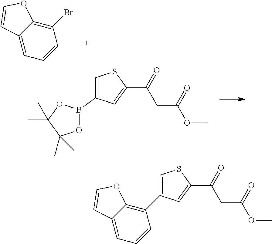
C12=C(Br)C=CC=C1C=CO2.COC(=O)CC(=O)C1=CC(B2OC(C)(C)C(C)(C)O2)=CS1.C12=C(C3=CSC(C(=O)CC(=O)OC)=C3)C=CC=C1C=CO2
